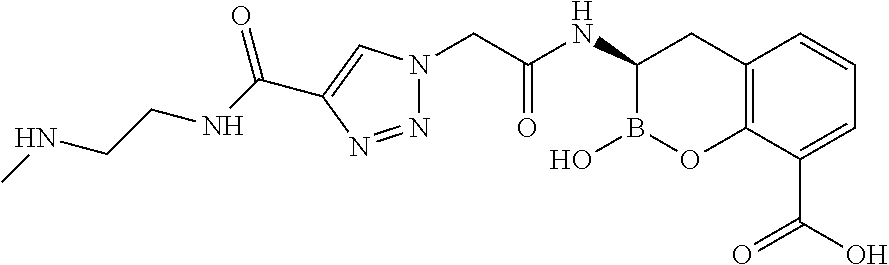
N1=NC(C(NCCNC)=O)=CN1CC(NC1B(O)OC2=C(C1)C=CC=C2C(O)=O)=O
